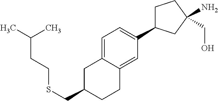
S(CC1CC2=CC=C(C3CCC(N)(CO)C3)C=C2CC1)CCC(C)C
